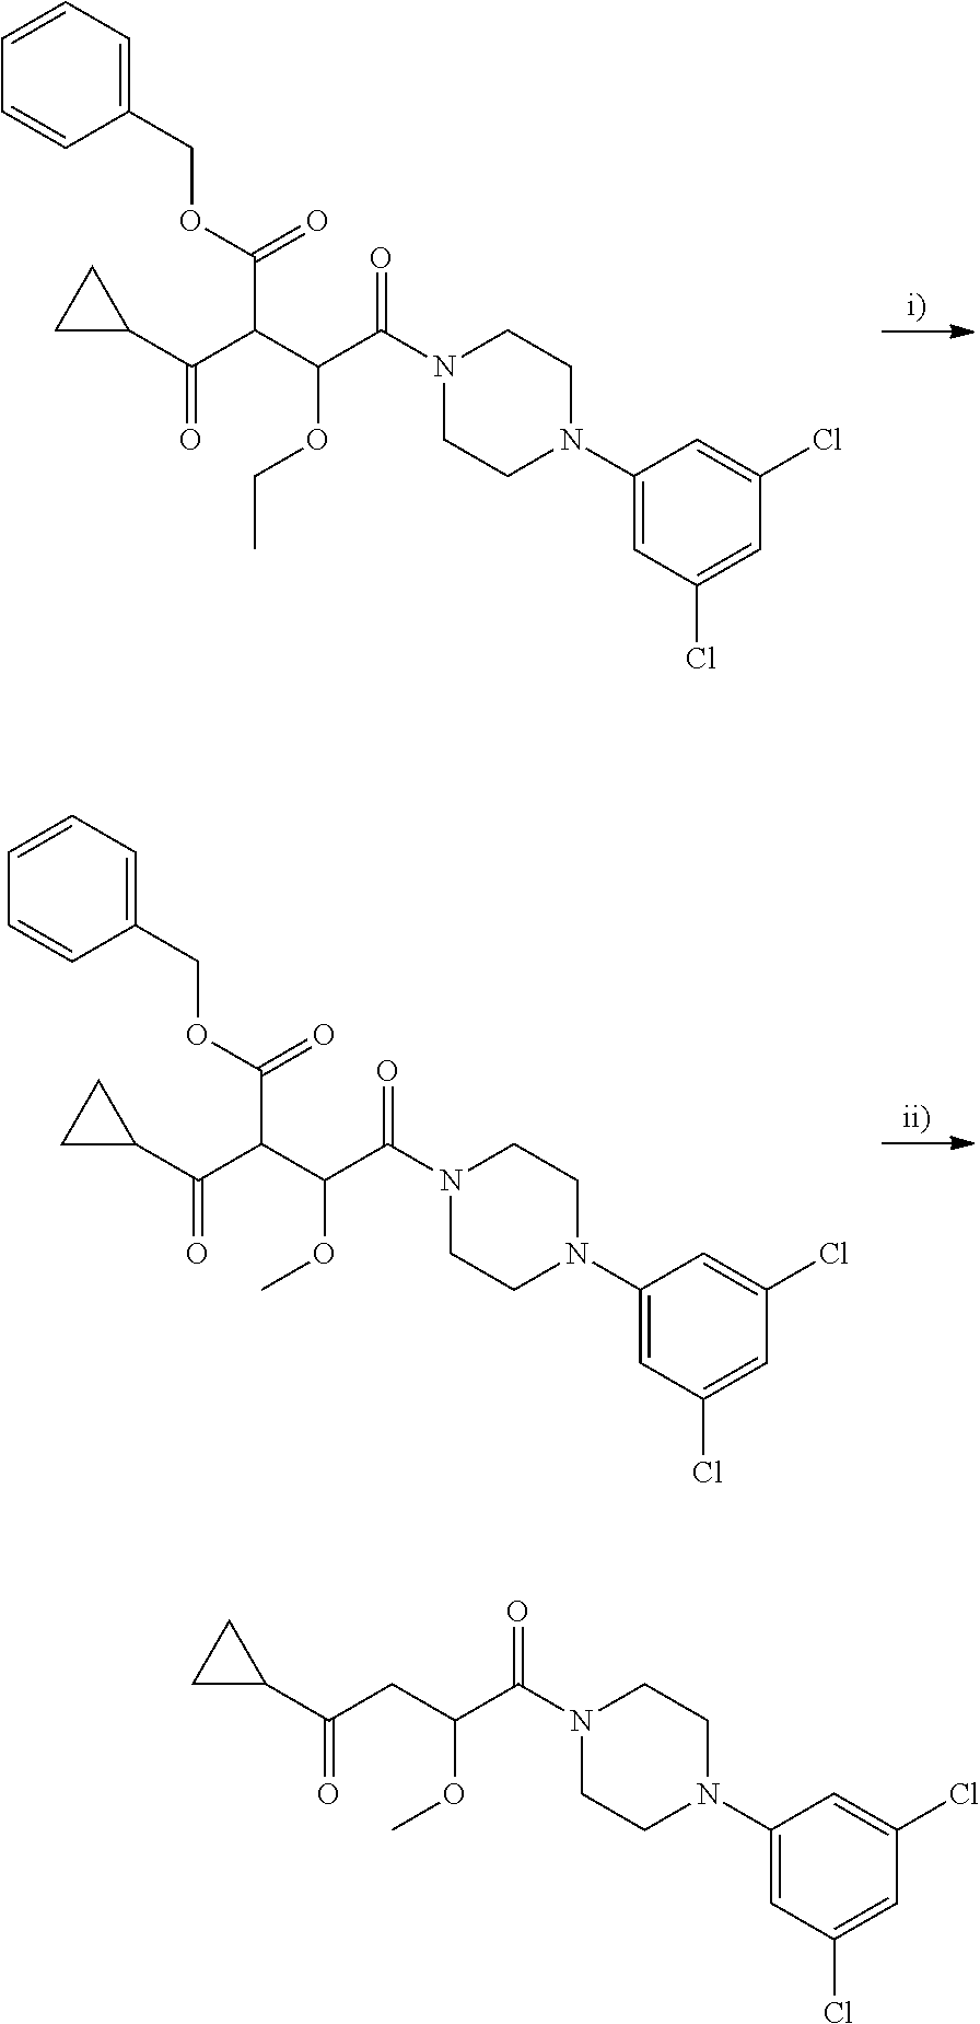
C1(N2CCN(C(C(OCC)C(C(C3CC3)=O)C(OCC3=CC=CC=C3)=O)=O)CC2)=CC(Cl)=CC(Cl)=C1.C1(N2CCN(C(C(OC)C(C(C3CC3)=O)C(OCC3=CC=CC=C3)=O)=O)CC2)=CC(Cl)=CC(Cl)=C1.C1(N2CCN(C(C(OC)CC(C3CC3)=O)=O)CC2)=CC(Cl)=CC(Cl)=C1
